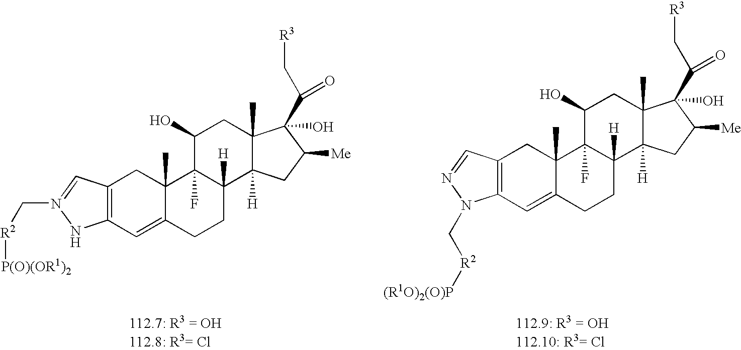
C12=C(C=C3C(C)(C1)C1(F)C([H])(CC3)C3([H])C(C)(CC1O)C(O)(C(C[R3])=O)C([Me])C3)N(C[R2][(R1O)2(O)P])N=C2.C12=C(C=C3C(C)(C1)C1(F)C([H])(CC3)C3([H])C(C)(CC1O)C(O)(C(C[R3])=O)C([Me])C3)NN(C[R2][P(O)(OR1)2])=C2
